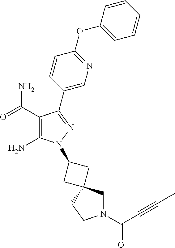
C1(C(=O)N)=C(N)N(C2CC3(CN(C(=O)C#CC)CC3)C2)N=C1C1=CN=C(OC2=CC=CC=C2)C=C1
